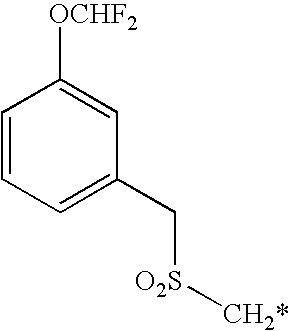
C1=CC=C(C[O2S][CH2*])C=C1[OCHF2]
